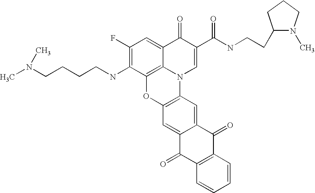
C1(F)=C(NCCCCN(C)C)C2=C3C(=C1)C(=O)C(C(=O)NCCC1N(C)CCC1)=CN3C1=C(O2)C=C2C(=C1)C(=O)C1=C(C2=O)C=CC=C1
